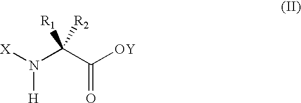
N(C(C([OY])=O)([R1])[R2])([X])[H]
